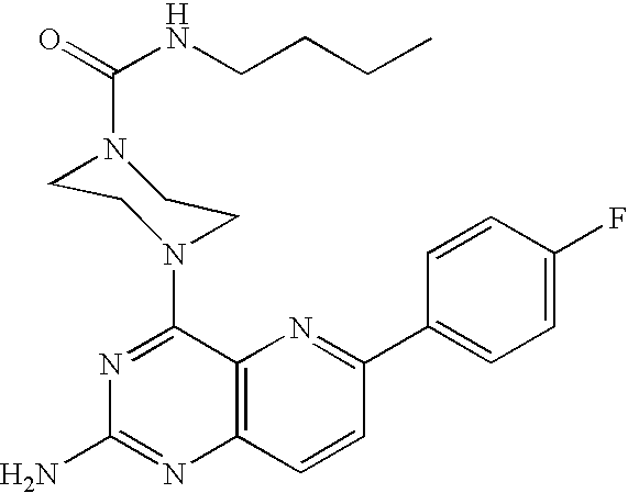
C12=C(C=CC(C3=CC=C(F)C=C3)=N1)N=C(N)N=C2N1CCN(C(NCCCC)=O)CC1
